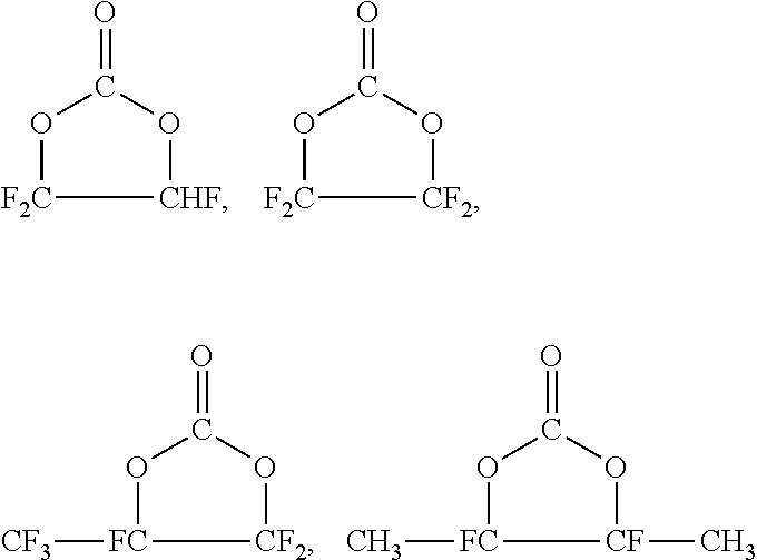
[CHF]1OC(=O)O[F2C]1.[CF2]1OC(=O)O[F2C]1.[CF2]1OC(=O)O[FC]1[CF3].[CF]1(C)OC(=O)O[FC]1C
